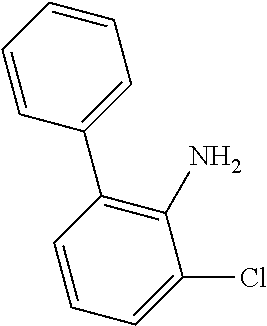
C1=CC=CC(C2=C(N)C(Cl)=CC=C2)=C1
